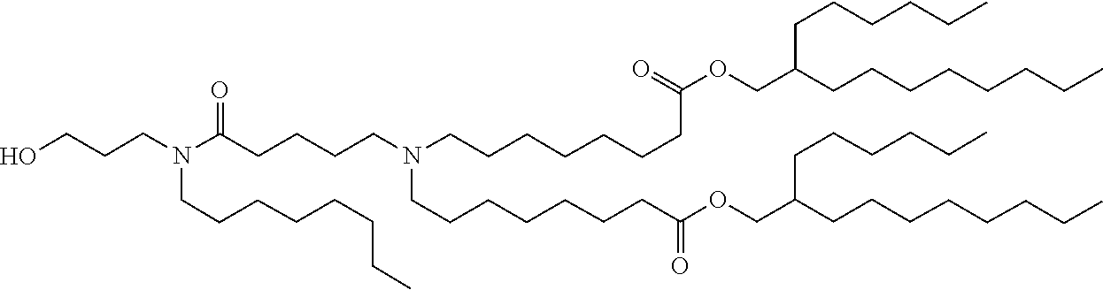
C(C(=O)OCC(CCCCCCCC)CCCCCC)CCCCCCN(CCCCCCCC(=O)OCC(CCCCCCCC)CCCCCC)CCCCC(N(CCCCCCCC)CCCO)=O
